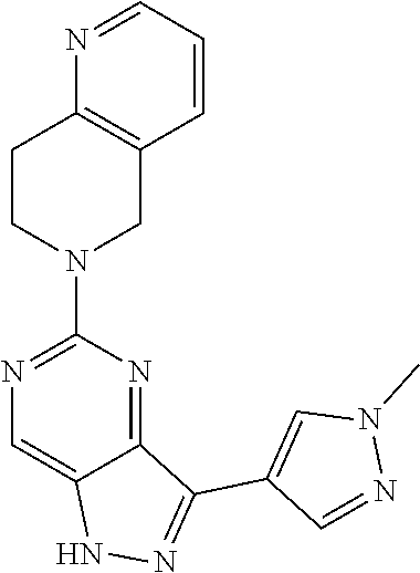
N1(C)C=C(C2=NNC3=CN=C(N4CCC5=C(C=CC=N5)C4)N=C23)C=N1
